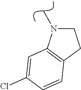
C1CC2=C(C=C(Cl)C=C2)N1C
